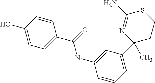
C1(O)=CC=C(C(=O)NC2=CC(C3(C)CCSC(N)=N3)=CC=C2)C=C1
